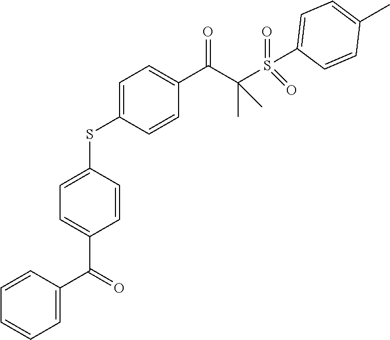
C1=CC=C(C(=O)C2=CC=C(SC3=CC=C(C(C(C)(S(=O)(=O)C4=CC=C(C)C=C4)C)=O)C=C3)C=C2)C=C1
